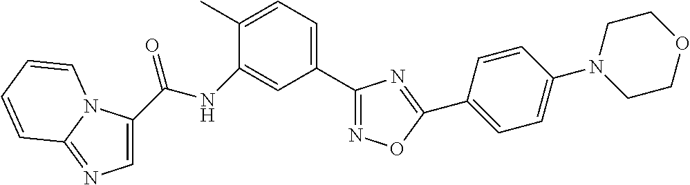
C1(C(NC2=CC(C3=NOC(C4=CC=C(N5CCOCC5)C=C4)=N3)=CC=C2C)=O)=CN=C2N1C=CC=C2
